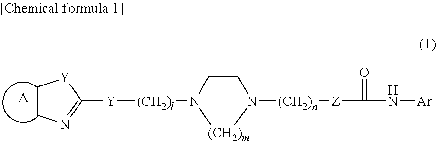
C1CN=C([Y][(CH2)l]N([(CH2)m])CCN(C)[(CH2)n][Z]C(=O)N[Ar])[Y]1.[A]
